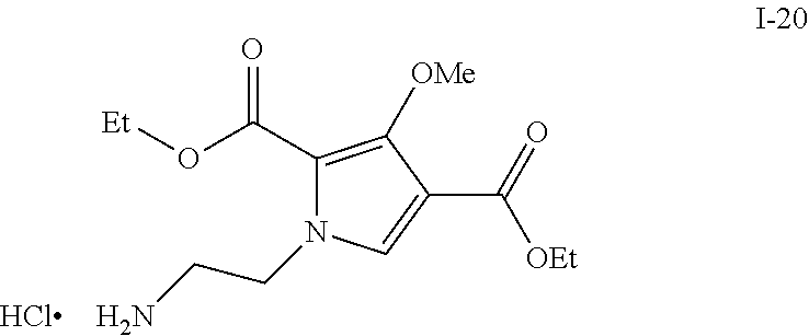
C1(C(O[Et])=O)=C([OMe])C(C(=O)[OEt])=CN1CCN
